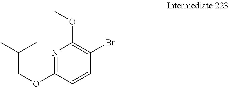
N1=C(OCC(C)C)C=CC(Br)=C1OC
